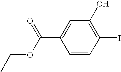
C1=CC(I)=C(O)C=C1C(OCC)=O
